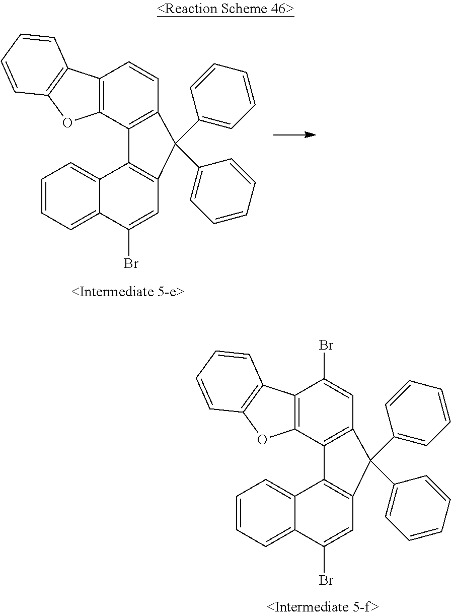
C12=C(C3=C(C=C1)C(C1=CC=CC=C1)(C1=CC=CC=C1)C1=C3C3=CC=CC=C3C(Br)=C1)OC1=C2C=CC=C1.C12=C(C3=C(C=C1Br)C(C1=CC=CC=C1)(C1=CC=CC=C1)C1=C3C3=CC=CC=C3C(Br)=C1)OC1=C2C=CC=C1
